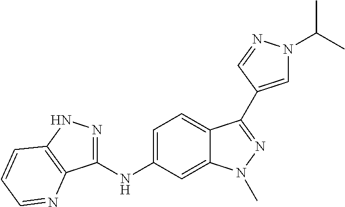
C1(NC2=CC=C3C(=C2)N(C)N=C3C2=CN(C(C)C)N=C2)=NNC2=C1N=CC=C2
